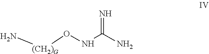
NC(NO[(CH2)G]N)=N
